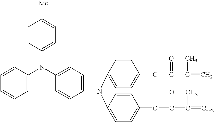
N(C1=CC=C(OC(=O)C(=C)C)C=C1)(C1=CC=C(OC(=O)C(=C)C)C=C1)C1=CC=C2C(=C1)C1=C(C=CC=C1)N2C1=CC=C([Me])C=C1
